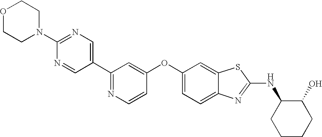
N1=C(C2=CN=C(N3CCOCC3)N=C2)C=C(OC2=CC=C3C(=C2)SC(NC2CCCCC2O)=N3)C=C1
